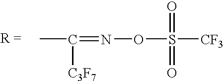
CC(=NOS(=O)(=O)[CF3])[C3F7]
